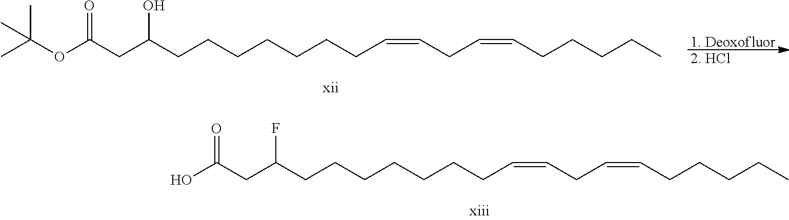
C(C(CCCCCCCC=CCC=CCCCCC)F)C(O)=O.C(C(CCCCCCCC=CCC=CCCCCC)O)C(OC(C)(C)C)=O.[1. Deoxofluor].[2. HCl]
